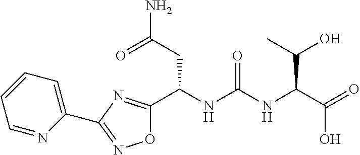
O1C(C(NC(NC(C(=O)O)C(O)C)=O)CC(N)=O)=NC(C2=CC=CC=N2)=N1
